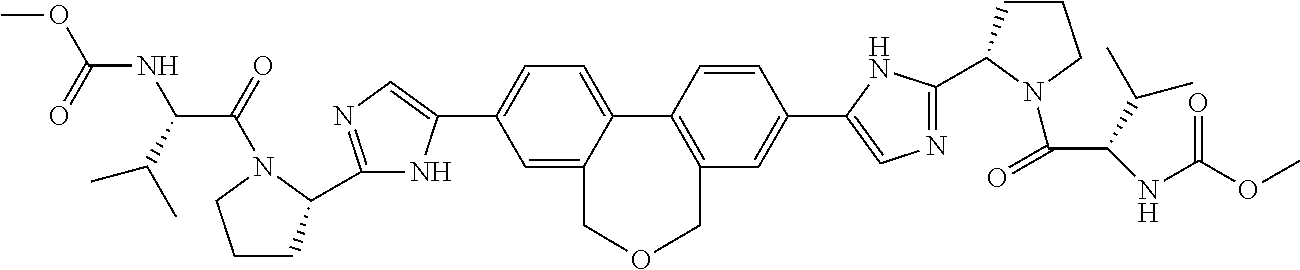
C1=C2C(=CC=C1C1=CN=C(C3CCCN3C(C(NC(=O)OC)C(C)C)=O)N1)C1=C(C=C(C3=CN=C(C4CCCN4C(=O)C(C(C)C)NC(=O)OC)N3)C=C1)COC2
